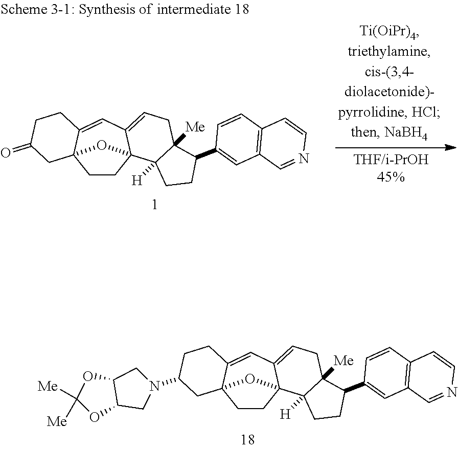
C1CC23C(=CCC4([Me])C2([H])CCC4C2=CC4=C(C=C2)C=CN=C4)C=C2C1(CC(N1CC4C(C1)OC([Me])([Me])O4)CC2)O3.C1CC23C(=CCC4([Me])C2([H])CCC4C2=CC4=C(C=C2)C=CN=C4)C=C2C1(CC(=O)CC2)O3
